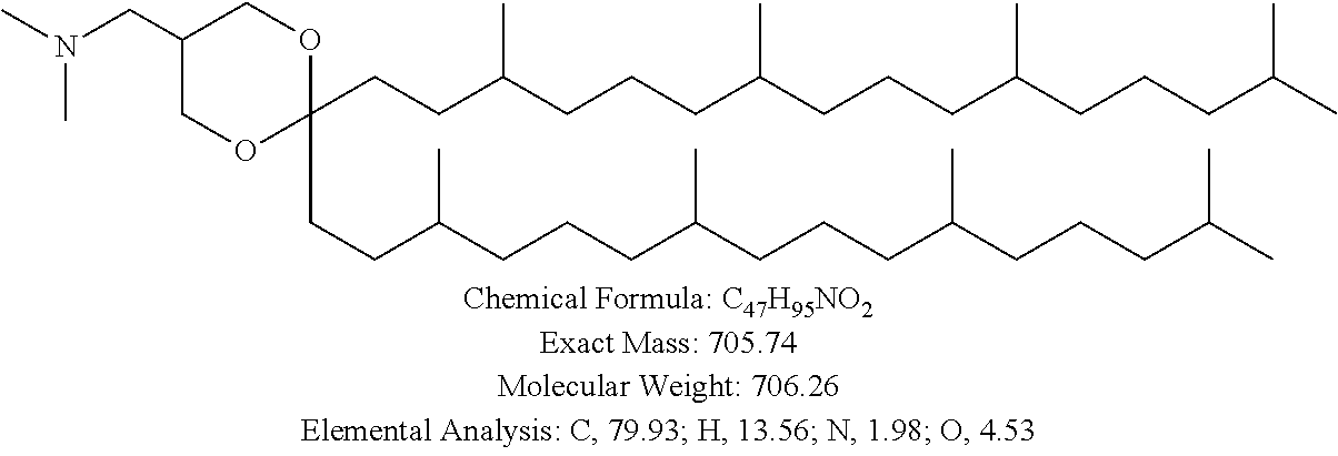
C1(CN(C)C)COC(CCC(C)CCCC(C)CCCC(C)CCCC(C)C)(CCC(C)CCCC(C)CCCC(C)CCCC(C)C)OC1
